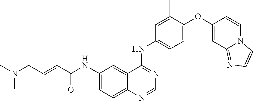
C1(OC2=CC=C(NC3=NC=NC4=CC=C(NC(C=CCN(C)C)=O)C=C34)C=C2C)=CC2=NC=CN2C=C1
